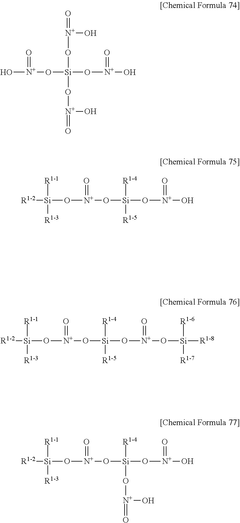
O[N+](O[Si](O[N+](=O)O)(O[N+](O)=O)O[N+](=O)O)=O.[R1-2][Si]([R1-1])(O[N+](=O)O[Si]([R1-4])([R1-5])O[N+](=O)O)[R1-3].[R1-2][Si]([R1-1])(O[N+](=O)O[Si]([R1-4])([R1-5])O[N+](=O)O[Si]([R1-6])([R1-7])[R1-8])[R1-3].[R1-2][Si]([R1-1])(O[N+](=O)O[Si]([R1-4])(O[N+](O)=O)O[N+](=O)O)[R1-3]
